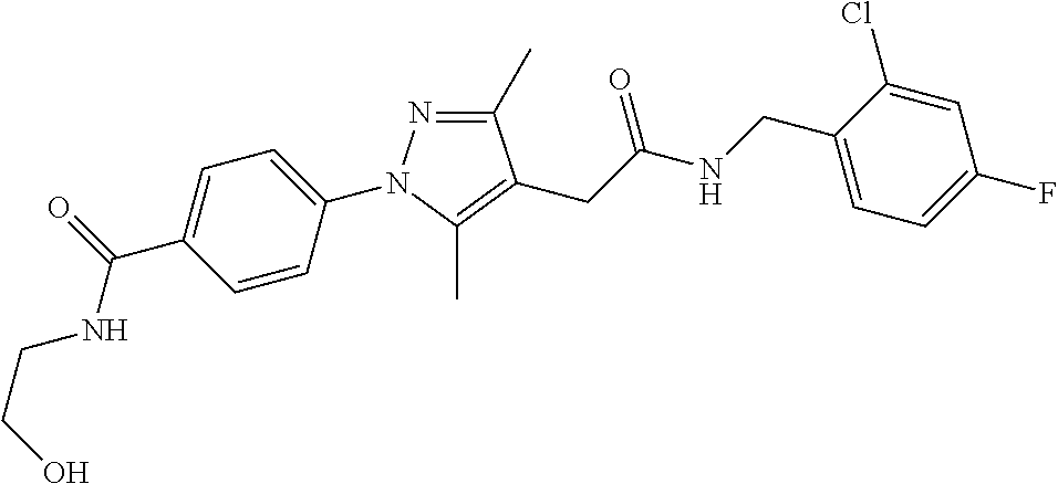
C1(C)=NN(C2=CC=C(C(=O)NCCO)C=C2)C(C)=C1CC(NCC1=CC=C(F)C=C1Cl)=O
